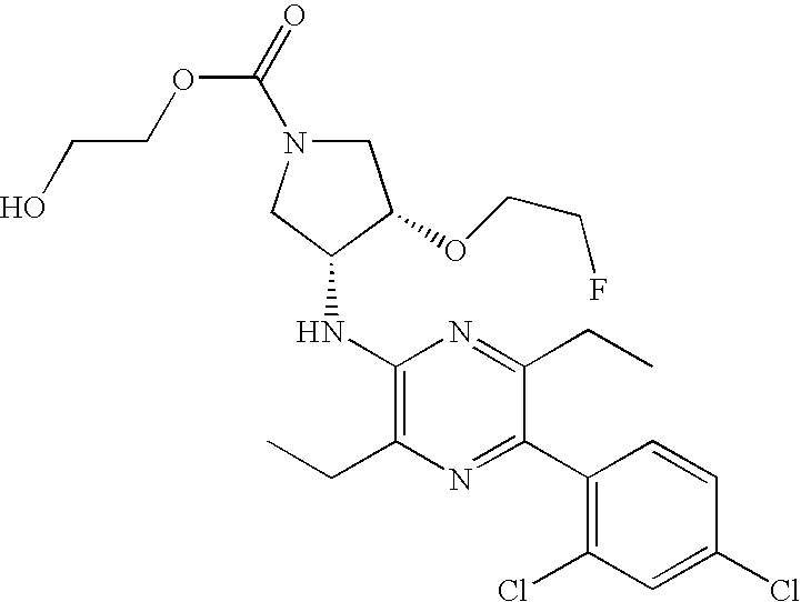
C(COC(N1CC(OCCF)C(NC2=C(CC)N=C(C3=C(Cl)C=C(Cl)C=C3)C(CC)=N2)C1)=O)O
